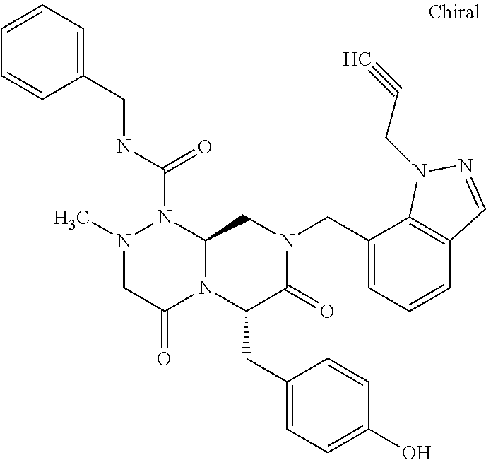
N1(C)CC(=O)N2C(N1C(NCC1=CC=CC=C1)=O)CN(CC1=CC=CC3=C1N(CC#C)N=C3)C(=O)C2CC1=CC=C(O)C=C1
